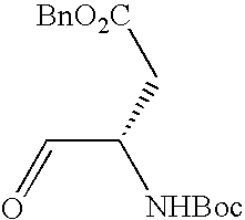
C(C=O)([NHBoc])C[BnO2C]
